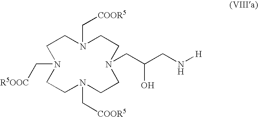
C1CN(C[COOR5])CCN(CC(CN[H])O)CCN(C[COOR5])CCN1C[R5OOC]
